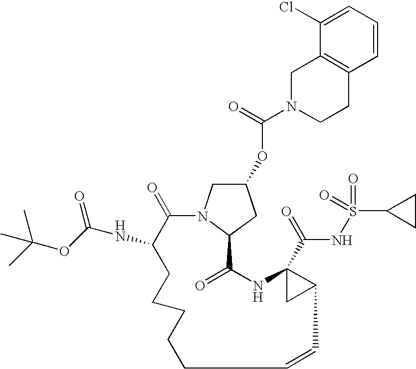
N1(C(=O)OC2CN3C(C2)C(=O)NC2(C(=O)NS(=O)(=O)C4CC4)CC2C=CCCCCCC(NC(=O)OC(C)(C)C)C3=O)CCC2=C(C1)C(Cl)=CC=C2
